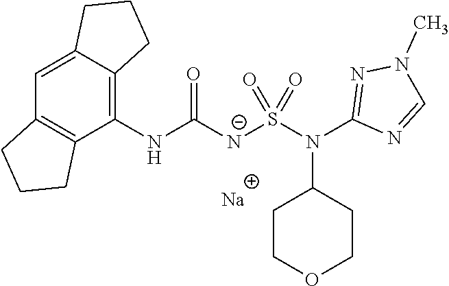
C1(NC([N-]S(N(C2=NN(C)C=N2)C2CCOCC2)(=O)=O)=O)=C2C(=CC3=C1CCC3)CCC2.[Na]
